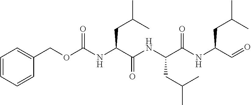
C1=CC=CC(COC(NC(C(NC(C(NC(C=O)CC(C)C)=O)CC(C)C)=O)CC(C)C)=O)=C1
